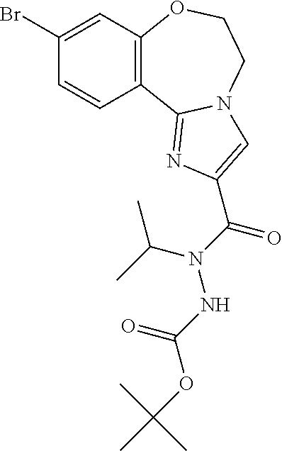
C12=C(OCCN3C1=NC(C(N(C(C)C)NC(OC(C)(C)C)=O)=O)=C3)C=C(Br)C=C2
